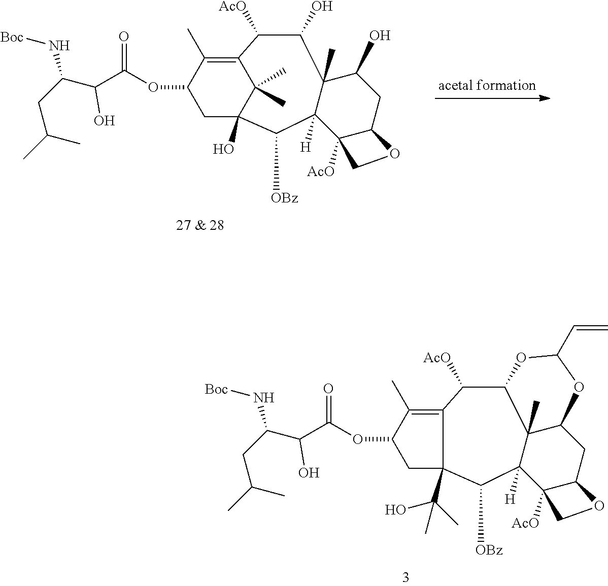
C1([AcO])C2C3(C)C([H])(C([OBz])C4(C(C)(O)C)C1=C(C)C(OC(C(C(CC(C)C)N[Boc])O)=O)C4)C1([AcO])C(CC3OC(C=C)O2)OC1.C1([AcO])C(O)C2(C)C([H])(C([OBz])C3(O)CC(OC(C(C(CC(C)C)N[Boc])O)=O)C(C)=C1C3(C)C)C1([AcO])C(CC2O)OC1
